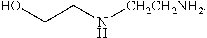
OCCN[CH2CH2NH2]
